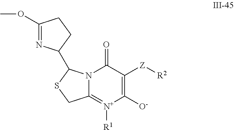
C12=[N+]([R1])C([O-])=C([Z][R2])C(=O)N1C(C1N=C(OC)CC1)SC2
